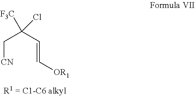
C([CN])C(C=C[OR1])([F3C])Cl
